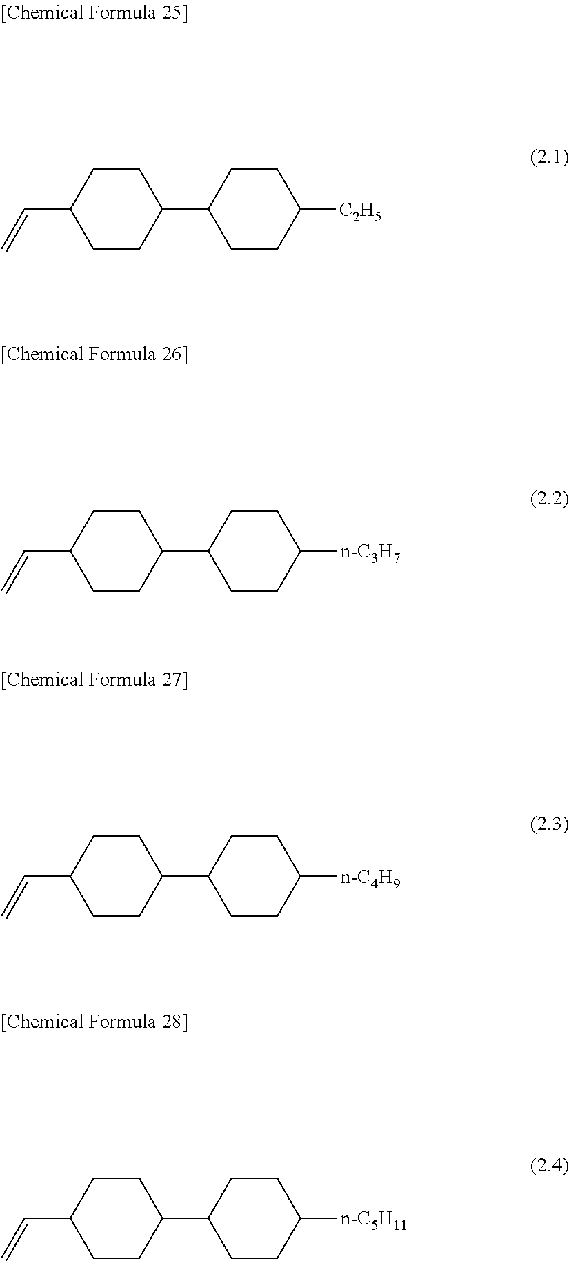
C1CC(C=C)CCC1C1CCC([C2H5])CC1.C1CC(C=C)CCC1C1CCC([n-C3H7])CC1.C1CC(C=C)CCC1C1CCC([n-C4H9])CC1.C1CC(C=C)CCC1C1CCC([n-C5H11])CC1
